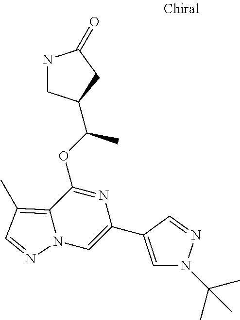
N1CC(C(OC2=NC(C3=CN(C(C)(C)C)N=C3)=CN3C2=C(C)C=N3)C)CC1=O
